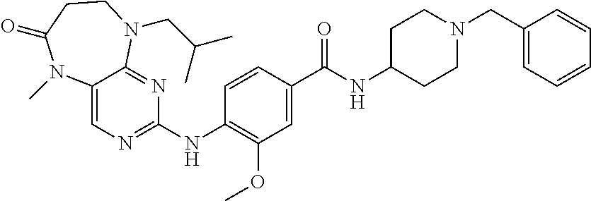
C1=CC(NC2=NC=C3C(=N2)N(CC(C)C)CCC(=O)N3C)=C(OC)C=C1C(NC1CCN(CC2=CC=CC=C2)CC1)=O
